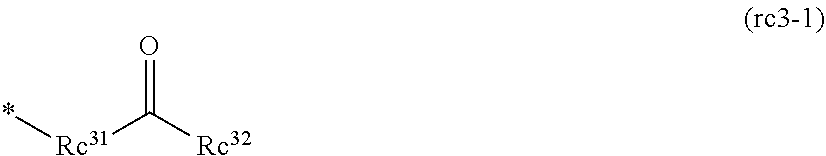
[Rc31](C([Rc32])=O)*
